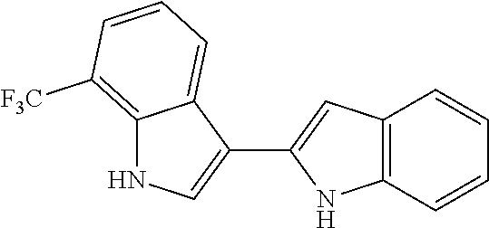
C12=C(C=CC=C1)NC(C1=CNC3=C([F3C])C=CC=C13)=C2
